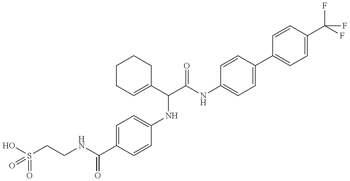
OS(CCNC(C1=CC=C(NC(C(NC2=CC=C(C3=CC=C(C(F)(F)F)C=C3)C=C2)=O)C2=CCCCC2)C=C1)=O)(=O)=O
